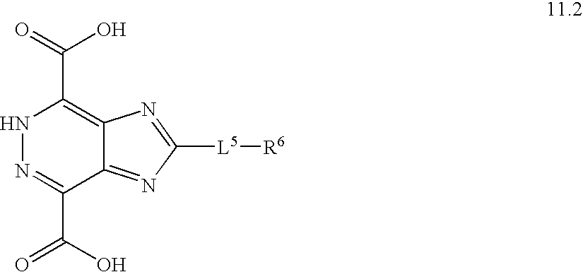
C1([L5][R6])=NC2=C(C(=O)O)NN=C(C(O)=O)C2=N1
